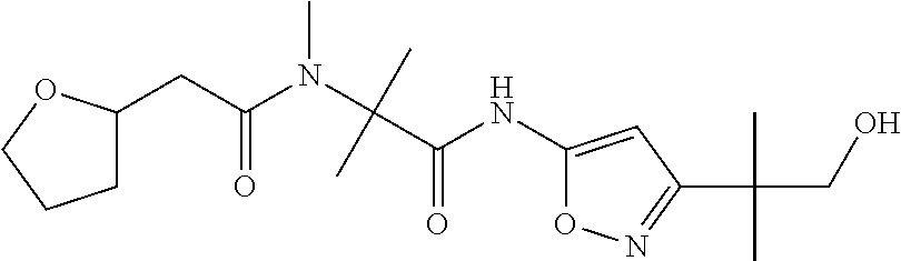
C(C(NC1=CC(C(CO)(C)C)=NO1)=O)(N(C(CC1CCCO1)=O)C)(C)C
